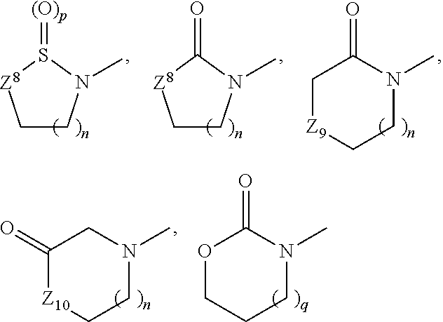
C1CN(C)S(=[(O)p])[Z8]1.C1CN(C)C(=O)[Z8]1.C1(=O)C[Z9]CCN1C.C1(=O)OCCCN1C.C1C(=O)[Z10]CCN1C
